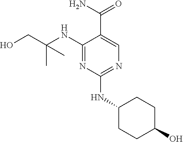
C1(NC(CO)(C)C)=NC(NC2CCC(O)CC2)=NC=C1C(N)=O
